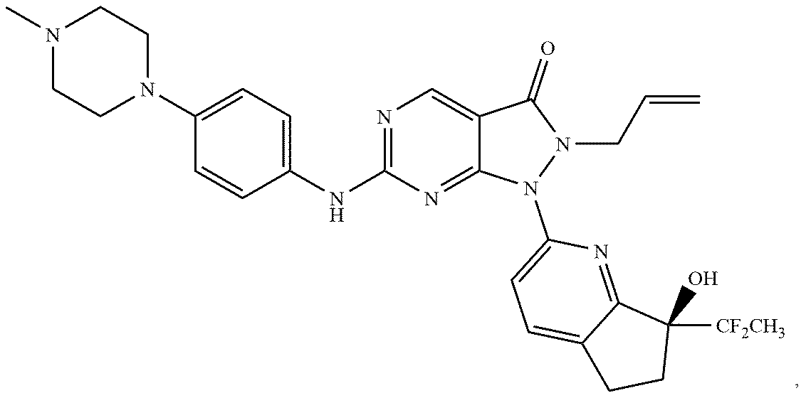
CN1CCN(C2=CC=C(NC3=NC=C4C(=N3)N(C3=CC=C5C(=N3)C([CF2CH3])(O)CC5)N(CC=C)C4=O)C=C2)CC1
